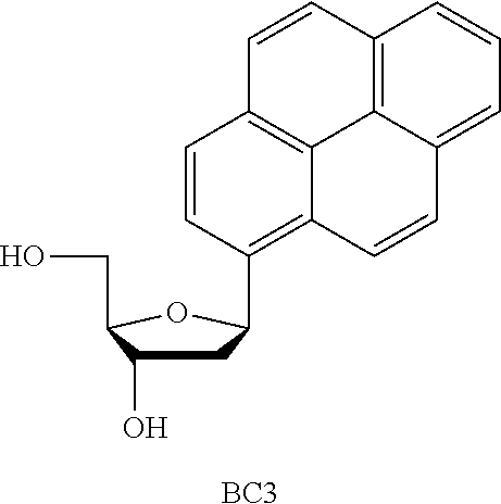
C1C(O)C(CO)OC1C1=C2C3=C(C=C1)C=CC1=C3C(=CC=C1)C=C2.[BC3]
